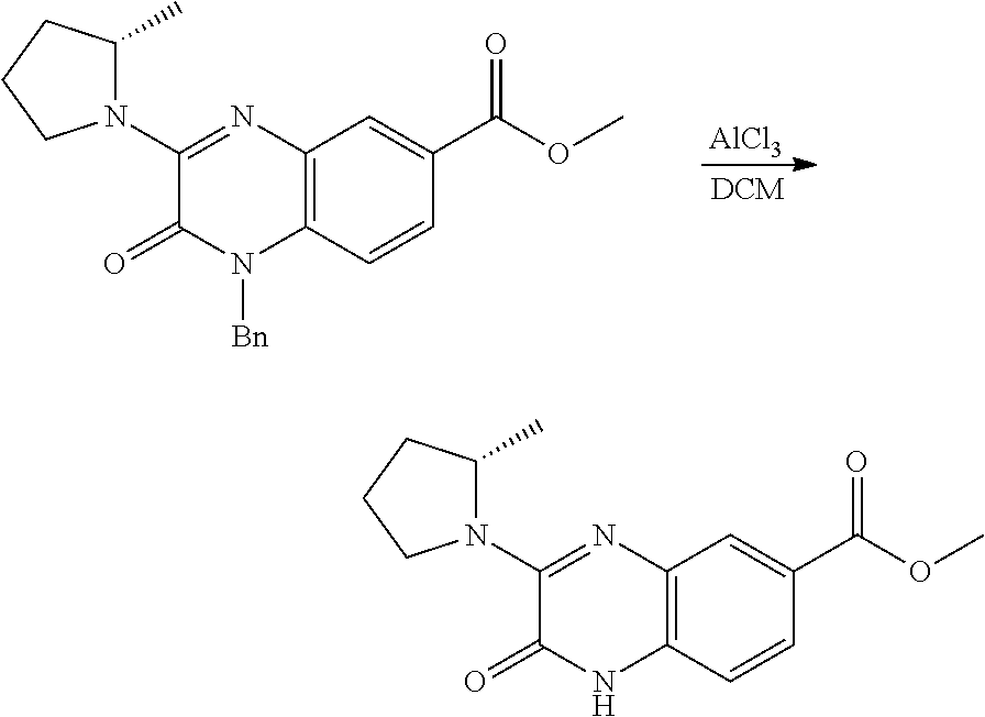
[AlCl3].C12=C(C=CC(C(OC)=O)=C1)N([Bn])C(=O)C(N1C(C)CCC1)=N2.C12=C(C=CC(C(OC)=O)=C1)NC(=O)C(N1C(C)CCC1)=N2
